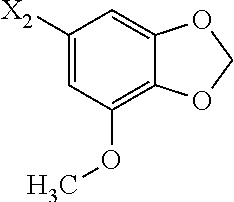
C1([X2])=CC(OC)=C2C(=C1)OCO2
